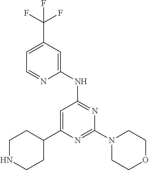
C1=C(C(F)(F)F)C=C(NC2=NC(N3CCOCC3)=NC(C3CCNCC3)=C2)N=C1
